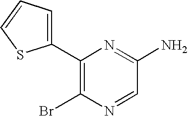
C1(C2=CC=CS2)=C(Br)N=CC(N)=N1
